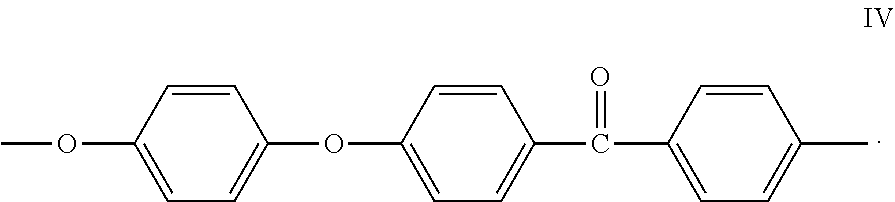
C1(OC)=CC=C(OC2=CC=C(C(C3=CC=C(C)C=C3)=O)C=C2)C=C1
